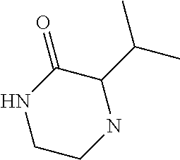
C1(C(C)C)C(=O)NCCN1
